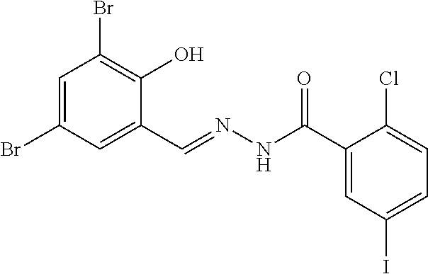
C1=C(Br)C=C(C=NNC(C2=CC(I)=CC=C2Cl)=O)C(O)=C1Br
